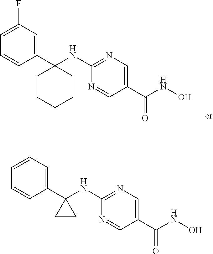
C1(C2(NC3=NC=C(C(NO)=O)C=N3)CCCCC2)=CC(F)=CC=C1.C1(C2(NC3=NC=C(C(NO)=O)C=N3)CC2)=CC=CC=C1
